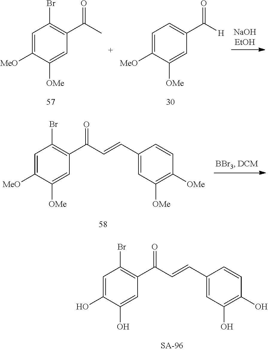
C1=C([MeO])C([OMe])=CC(C(C)=O)=C1Br.C1=C([MeO])C([OMe])=CC(C([H])=O)=C1.C1=C(O)C(O)=CC(C(C=CC2=CC(O)=C(O)C=C2)=O)=C1Br.C1=C([MeO])C([OMe])=CC(C(C=CC2=CC([OMe])=C([OMe])C=C2)=O)=C1Br
